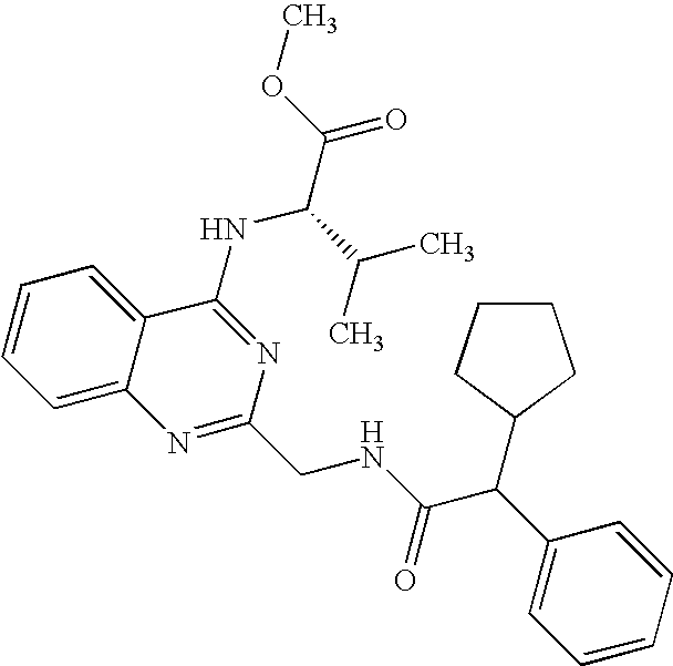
C12=CC=CC=C1C(NC(C(=O)OC)C(C)C)=NC(CNC(=O)C(C1=CC=CC=C1)C1CCCC1)=N2
